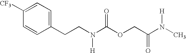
C(CN(C(OCC(N(C)[H])=O)=O)[H])C1=CC=C([CF3])C=C1
